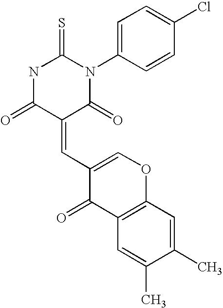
N1C(=O)C(=CC2=COC3=C(C2=O)C=C(C)C(C)=C3)C(=O)N(C2=CC=C(Cl)C=C2)C1=S
